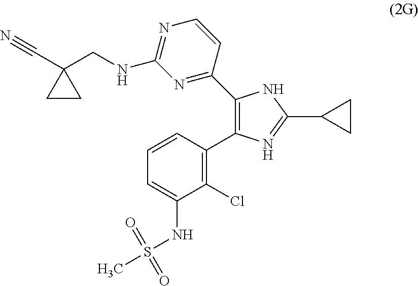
C1=CC(C2=C(C3=NC(NCC4(C#N)CC4)=NC=C3)NC(C3CC3)=N2)=C(Cl)C(NS(C)(=O)=O)=C1
